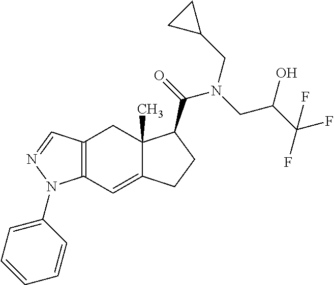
C12=C(C=C3C(C)(C1)C(C(=O)N(CC(C(F)(F)F)O)CC1CC1)CC3)N(C1=CC=CC=C1)N=C2
